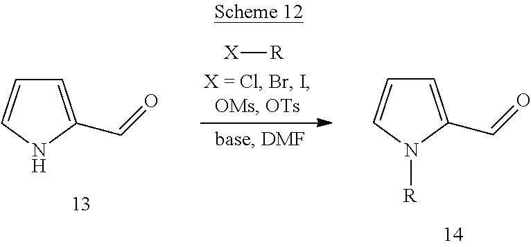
[X][R].C1=C(C=O)N([R])C=C1.C1=C(C=O)NC=C1
